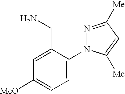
C1=C(N2N=C([Me])C=C2[Me])C(CN)=CC([MeO])=C1
